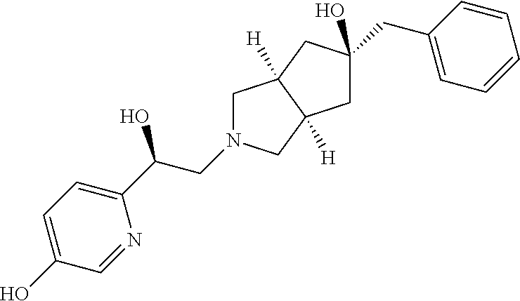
C1N(CC(C2=CC=C(O)C=N2)O)CC2([H])C1([H])CC(CC1=CC=CC=C1)(O)C2
